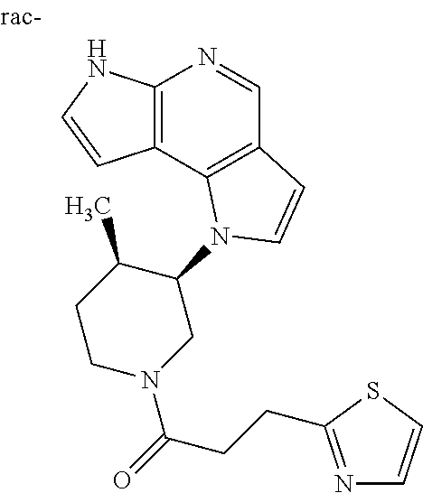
C12=C(C3=C(C=N1)C=CN3C1C(C)CCN(C(=O)CCC3=NC=CS3)C1)C=CN2
